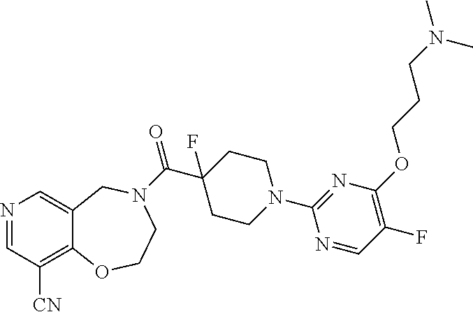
N1=CC([CN])=C2C(=C1)CN(C(=O)C1(F)CCN(C3=NC(OCCCN(C)C)=C(F)C=N3)CC1)CCO2
